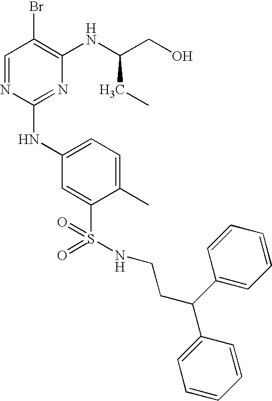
C1=NC(NC2=CC=C(C)C(S(=O)(=O)NCCC(C3=CC=CC=C3)C3=CC=CC=C3)=C2)=NC(NC(CO)CC)=C1Br
